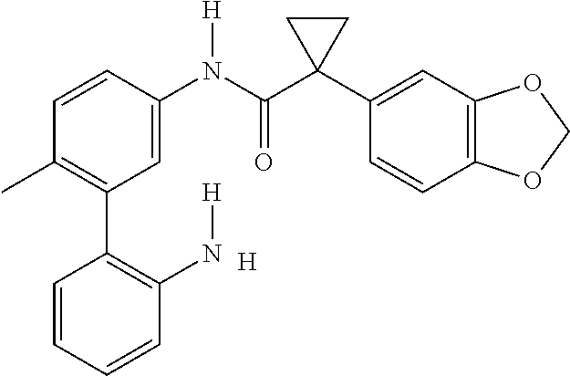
C1=CC(N(C(C2(C3=CC4=C(C=C3)OCO4)CC2)=O)[H])=CC(C2=C(N[H])C=CC=C2)=C1C.[H]
